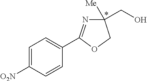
C1=C([O2N])C=CC(C2=NC([Me])(CO)CO2)=C1
